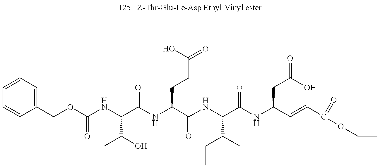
C1=CC=C(COC(NC(C(NC(C(NC(C(CC)C)C(=O)NC(CC(O)=O)C=CC(OCC)=O)=O)CCC(=O)O)=O)C(O)C)=O)C=C1
